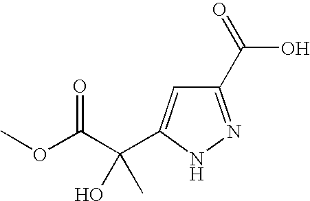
C1(C(=O)O)=NNC(C(C(OC)=O)(O)C)=C1
